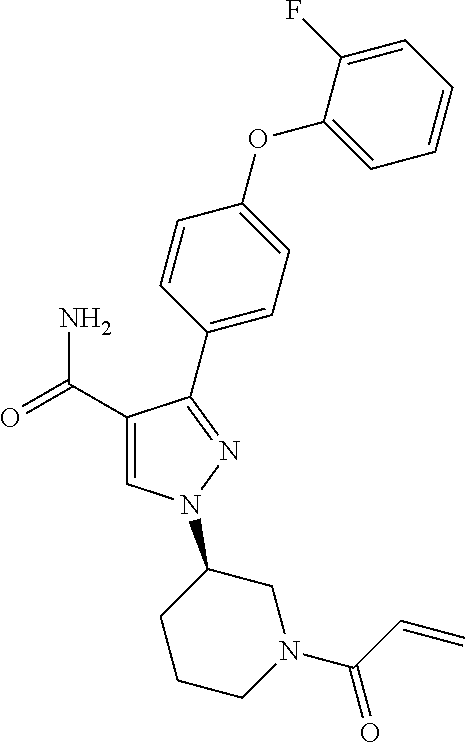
C1(C(=O)N)=CN(C2CCCN(C(C=C)=O)C2)N=C1C1=CC=C(OC2=CC=CC=C2F)C=C1
